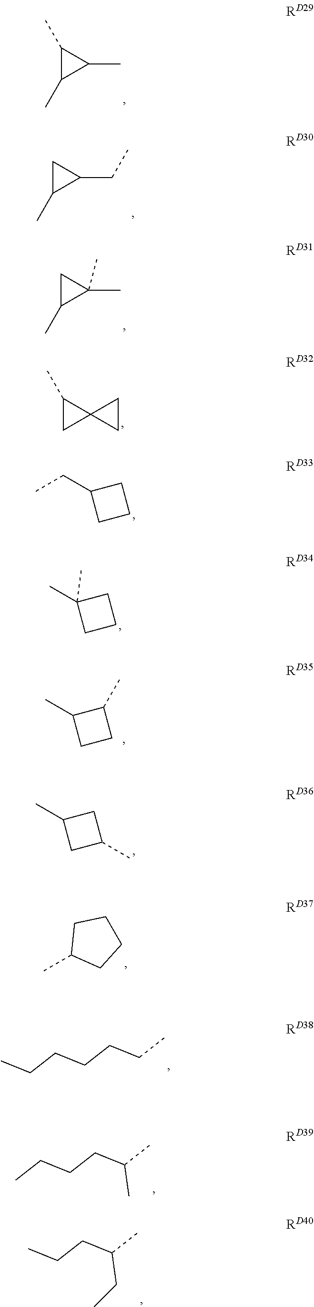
CC1C(C)C1C.C(C1CC1C)C.CC1(C)CC1C.C1(C)CC12CC2.CCC1CCC1.CC1(C)CCC1.CC1CCC1C.CC1CC(C)C1.CC1CCCC1.CCCCCCC.CCCCC(C)C.CCCC(C)CC
